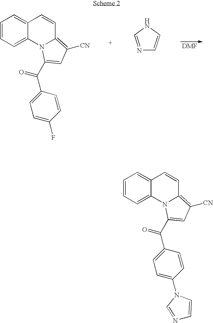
C1=CC=C2C(=C1)C=CC1=C([CN])C=C(C(C3=CC=C(F)C=C3)=O)N21.N1=CNC=C1.[DMF].C1=CC=C2C(=C1)C=CC1=C([CN])C=C(C(C3=CC=C(N4C=NC=C4)C=C3)=O)N21
